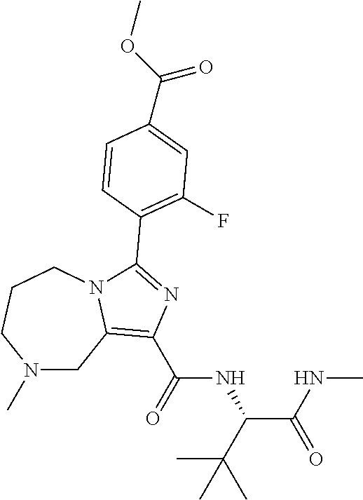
N1(C)CC2=C(C(=O)NC(C(NC)=O)C(C)(C)C)N=C(C3=C(F)C=C(C(OC)=O)C=C3)N2CCC1
